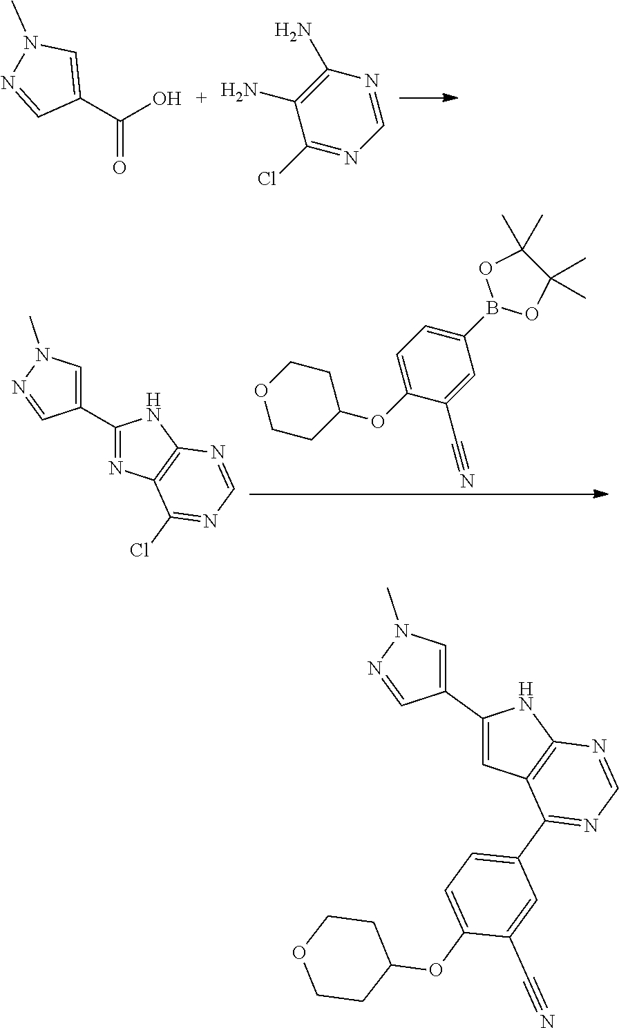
OC(C1=CN(C)N=C1)=O.C1(N)=C(N)C(Cl)=NC=N1.C1COCCC1OC1=CC=C(B2OC(C)(C)C(C)(C)O2)C=C1C#N.C1(C2=CN(C)N=C2)=NC2=C(N1)N=CN=C2Cl.C1(C2=CN(C)N=C2)=CC2=C(N1)N=CN=C2C1=CC=C(OC2CCOCC2)C(C#N)=C1
